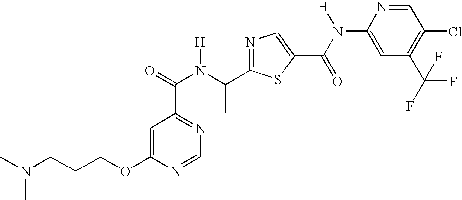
C1=C(OCCCN(C)C)N=CN=C1C(N(C(C1=NC=C(C(N(C2=CC(C(F)(F)F)=C(Cl)C=N2)[H])=O)S1)C)[H])=O
